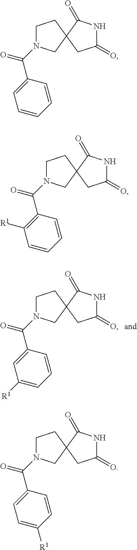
C1CC2(CN1C(C1=CC([R1])=CC=C1)=O)C(=O)NC(=O)C2.C1CC2(CN1C(C1=CC=CC=C1)=O)C(=O)NC(=O)C2.C1CC2(CN1C(C1=C([R1])C=CC=C1)=O)C(=O)NC(=O)C2.C1CC2(CN1C(C1=CC=C([R1])C=C1)=O)C(=O)NC(=O)C2
